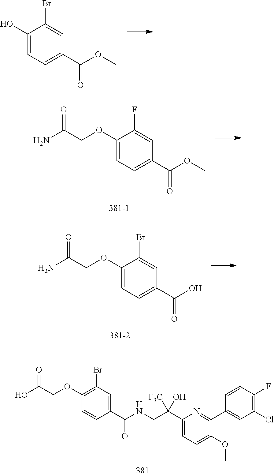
C1(O)=CC=C(C(OC)=O)C=C1Br.C1(OCC(O)=O)=C(Br)C=C(C(NCC(C2=CC=C(OC)C(C3=CC(Cl)=C(F)C=C3)=N2)([F3C])O)=O)C=C1.C1(OCC(N)=O)=CC=C(C(OC)=O)C=C1F.C1(OCC(N)=O)=CC=C(C(O)=O)C=C1Br
